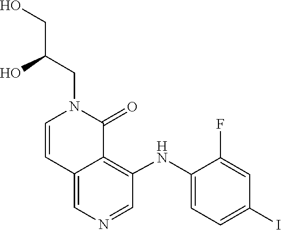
OC(CN1C=CC2=CN=CC(NC3=CC=C(I)C=C3F)=C2C1=O)CO
